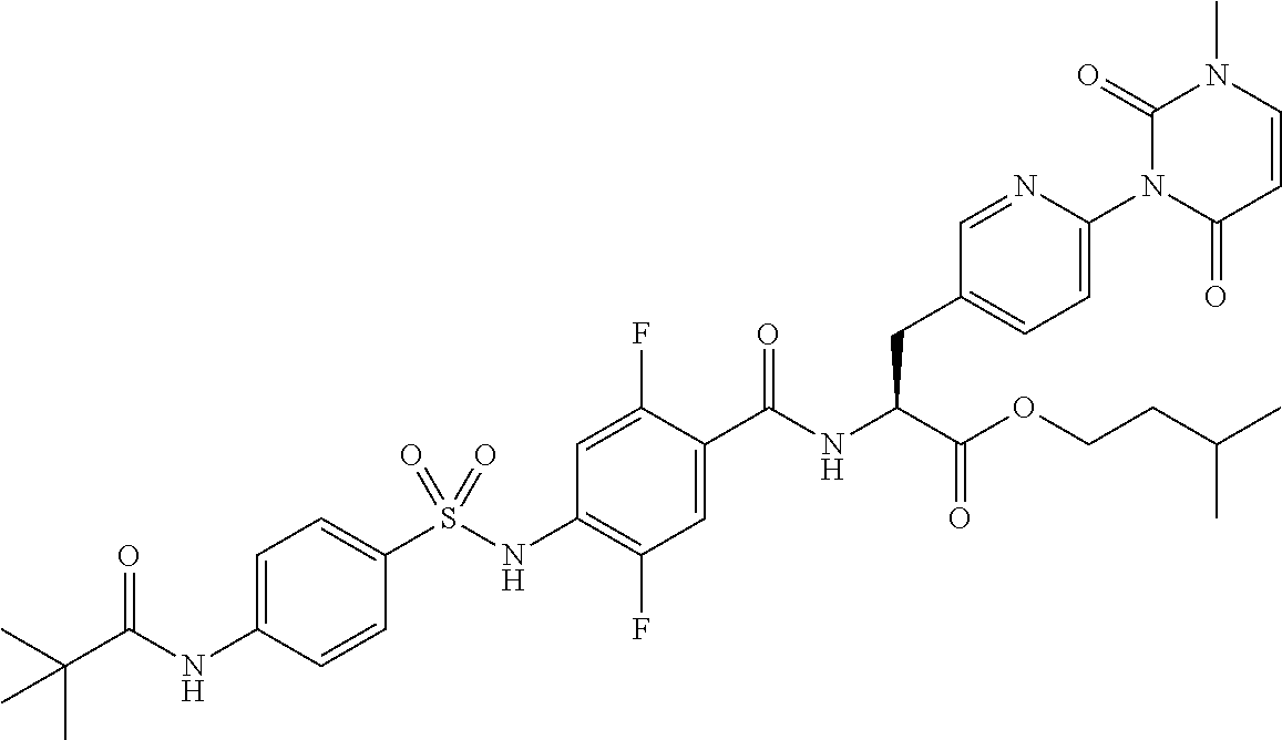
C1=CC(NC(C(C)(C)C)=O)=CC=C1S(NC1=C(F)C=C(C(NC(C(OCCC(C)C)=O)CC2=CC=C(N3C(=O)C=CN(C)C3=O)N=C2)=O)C(F)=C1)(=O)=O
